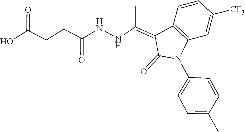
C1=CC(C)=CC=C1N1C2=C(C=CC([CF3])=C2)C(=C(C)NNC(=O)CCC(O)=O)C1=O
